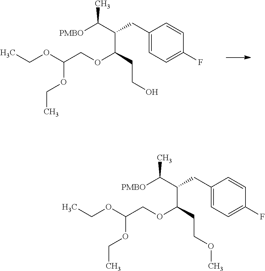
C(OC(COC(CCO)C(CC1=CC=C(F)C=C1)C([PMBO])C)OCC)C.C(OC(COC(CCOC)C(CC1=CC=C(F)C=C1)C([PMBO])C)OCC)C
